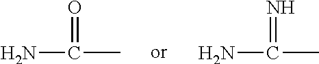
NC(C)=O.NC(C)=N
